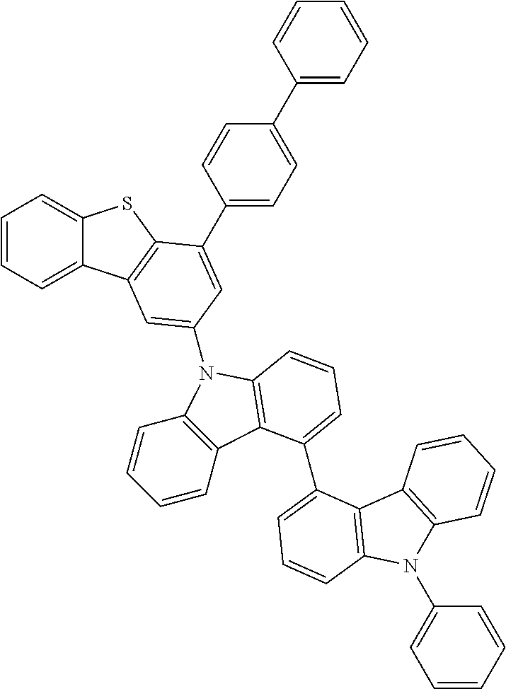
C1=CC=C2C(=C1)SC1=C2C=C(N2C3=C(C=CC=C3)C3=C2C=CC=C3C2=CC=CC3=C2C2=C(N3C3=CC=CC=C3)C=CC=C2)C=C1C1=CC=C(C2=CC=CC=C2)C=C1
